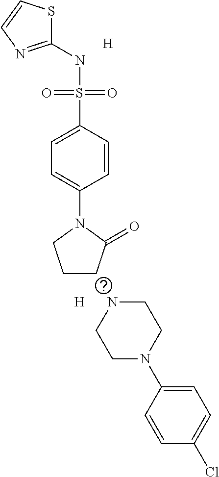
C1(NS(C2=CC=C(N3CCCC3=O)C=C2)(=O)=O)=NC=CS1.[H].[H].N1CCN(C2=CC=C(Cl)C=C2)CC1
